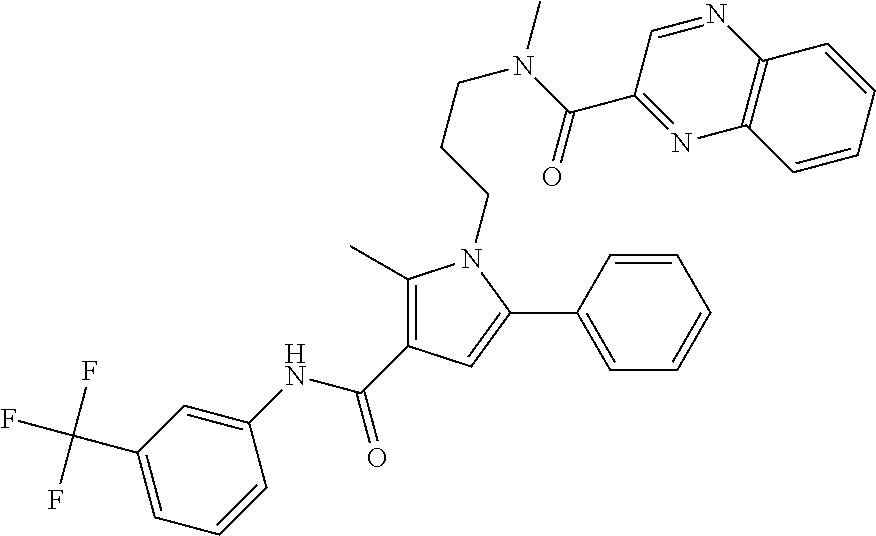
C1(NC(C2=C(C)N(CCCN(C(=O)C3=NC4=C(N=C3)C=CC=C4)C)C(C3=CC=CC=C3)=C2)=O)=CC(C(F)(F)F)=CC=C1
